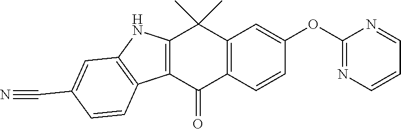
C12=C(C=CC(OC3=NC=CC=N3)=C1)C(=O)C1=C(C2(C)C)NC2=C1C=CC(C#N)=C2
